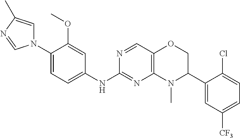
N1=CC2=C(N=C1NC1=CC=C(N3C=C(C)N=C3)C(OC)=C1)N(C)C(C1=CC([CF3])=CC=C1Cl)CO2
